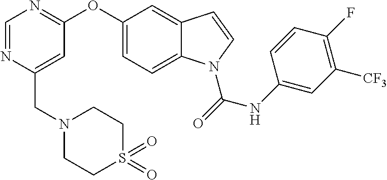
C(C1=CC(OC2=CC=C3C(=C2)C=CN3C(NC2=CC([CF3])=C(F)C=C2)=O)=NC=N1)N1CCS(=O)(=O)CC1
